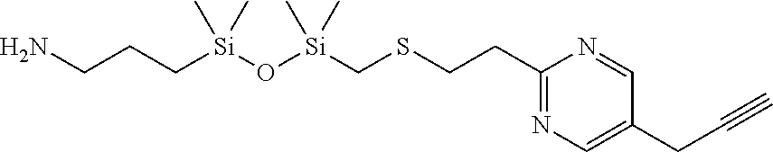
NCCC[Si](O[Si](CSCCC1=NC=C(CC#C)C=N1)(C)C)(C)C
